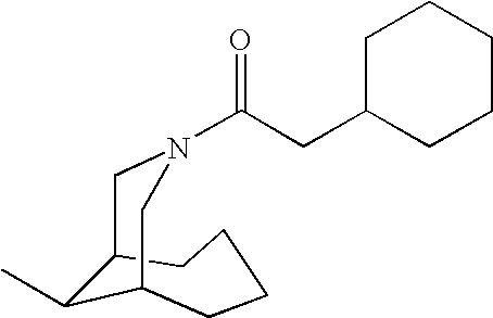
C(N1CC2C(C)C(CCCC2)C1)(CC1CCCCC1)=O
